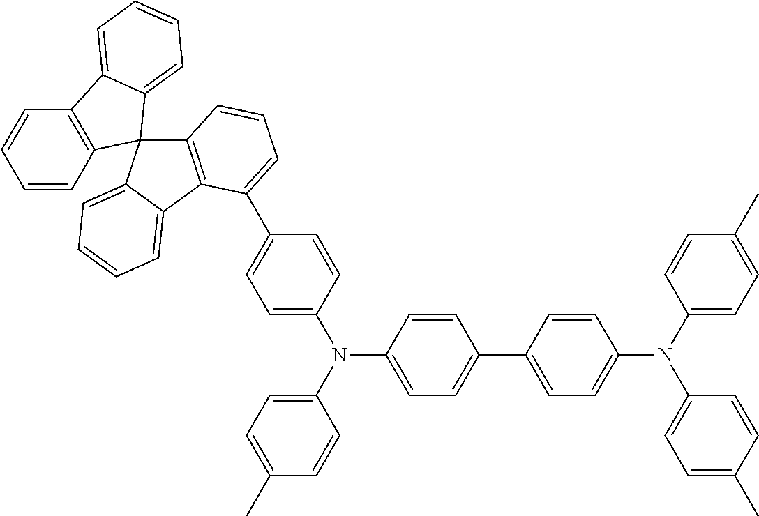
C1=CC2=C(C=C1)C1=CC=CC=C1C21C2=C(C3=CC=CC=C13)C(C1=CC=C(N(C3=CC=C(C)C=C3)C3=CC=C(C4=CC=C(N(C5=CC=C(C)C=C5)C5=CC=C(C)C=C5)C=C4)C=C3)C=C1)=CC=C2
